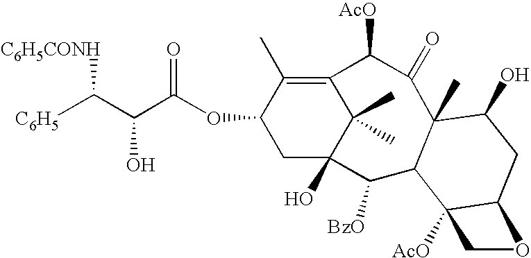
C12=C(C)C(OC(C(C([C6H5])[C6H5CONH])O)=O)CC(O)(C1(C)C)C([BzO])C1C(C)(C(=O)C2[AcO])C(O)CC2C1([AcO])CO2
